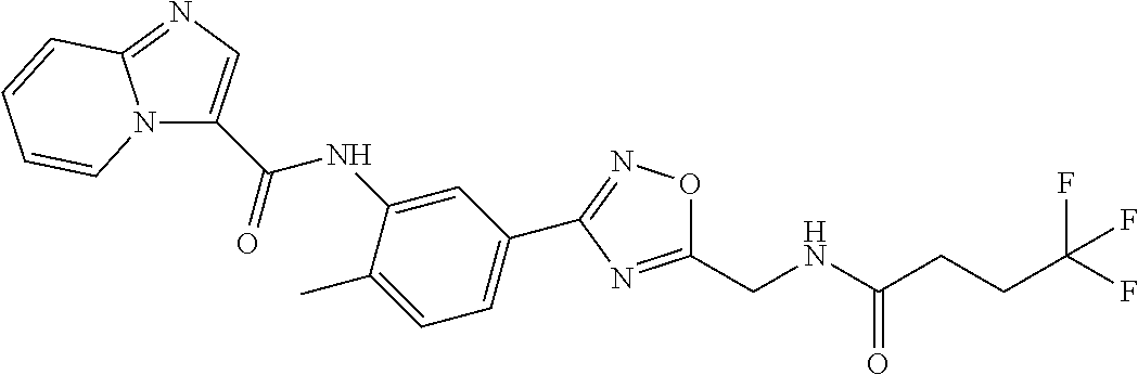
C1(C2=CC=C(C)C(NC(C3=CN=C4N3C=CC=C4)=O)=C2)=NOC(CNC(CCC(F)(F)F)=O)=N1
